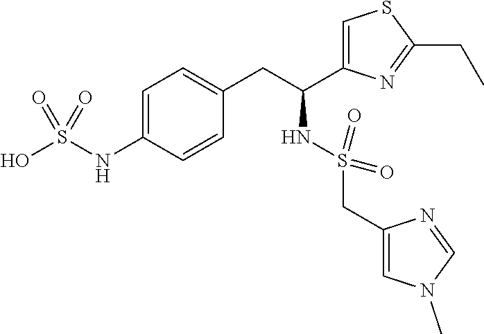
S(NC(CC1=CC=C(NS(O)(=O)=O)C=C1)C1=CSC(CC)=N1)(CC1=CN(C)C=N1)(=O)=O
